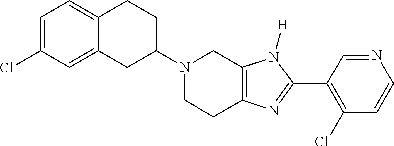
C12=CC(Cl)=CC=C1CCC(N1CCC3=C(C1)N([H])C(C1=C(Cl)C=CN=C1)=N3)C2
